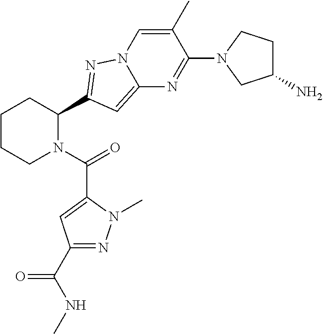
C1CCN(C(=O)C2=CC(C(NC)=O)=NN2C)C(C2=NN3C(=C2)N=C(N2CC(N)CC2)C(C)=C3)C1
